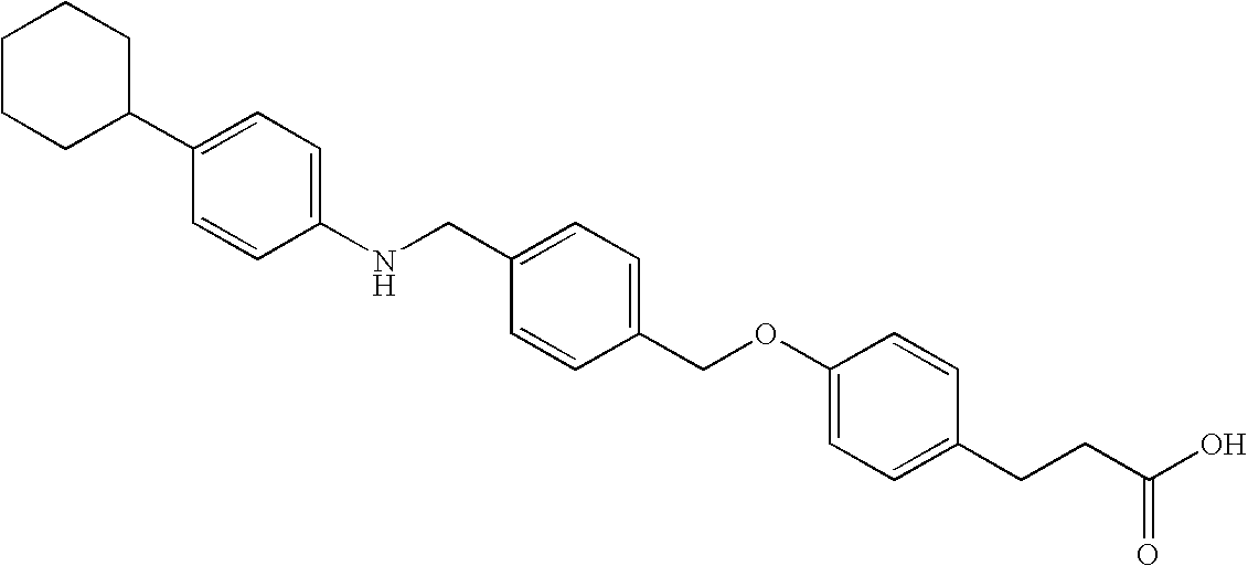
C1CCC(C2=CC=C(NCC3=CC=C(COC4=CC=C(CCC(O)=O)C=C4)C=C3)C=C2)CC1
